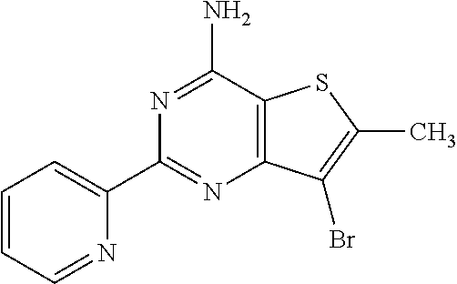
C1(C2=CC=CC=N2)=NC2=C(C(N)=N1)SC(C)=C2Br
